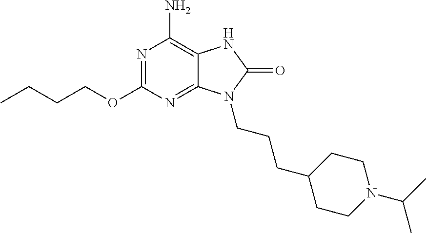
N1=C(OCCCC)N=C2C(=C1N)NC(=O)N2CCCC1CCN(C(C)C)CC1
